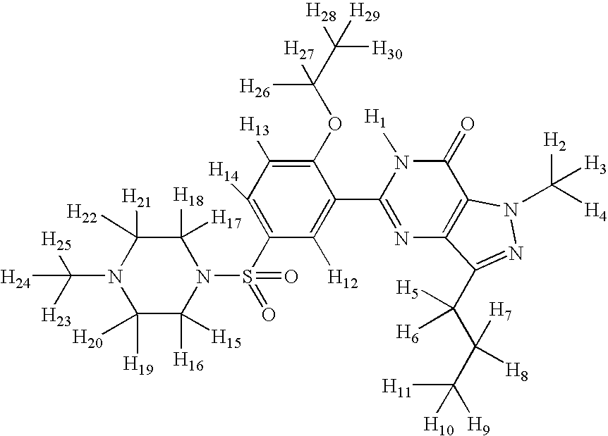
C1([H21])([H22])N(C([H25])([H23])[H24])C([H19])([H20])C([H16])([H15])N(S(C2=C([H14])C([H13])=C(OC(C([H30])([H28])[H29])([H26])[H27])C(C3=NC4=C(C(=O)N3[H1])N(C([H2])([H4])[H3])N=C4C(C([H8])(C([H9])([H11])[H10])[H7])([H5])[H6])=C2[H12])(=O)=O)C1([H18])[H17]
